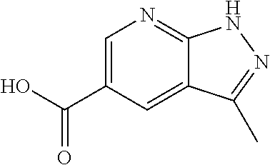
C1(C(O)=O)=CN=C2C(=C1)C(C)=NN2
